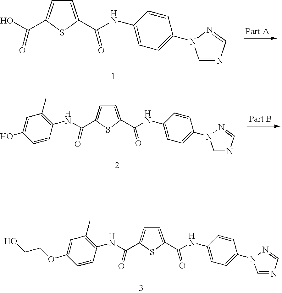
C1=C(O)C=CC(NC(C2=CC=C(C(NC3=CC=C(N4C=NC=N4)C=C3)=O)S2)=O)=C1C.C1=C(OCCO)C=CC(NC(C2=CC=C(C(NC3=CC=C(N4C=NC=N4)C=C3)=O)S2)=O)=C1C.C1=C(C(=O)NC2=CC=C(N3C=NC=N3)C=C2)SC(C(O)=O)=C1
